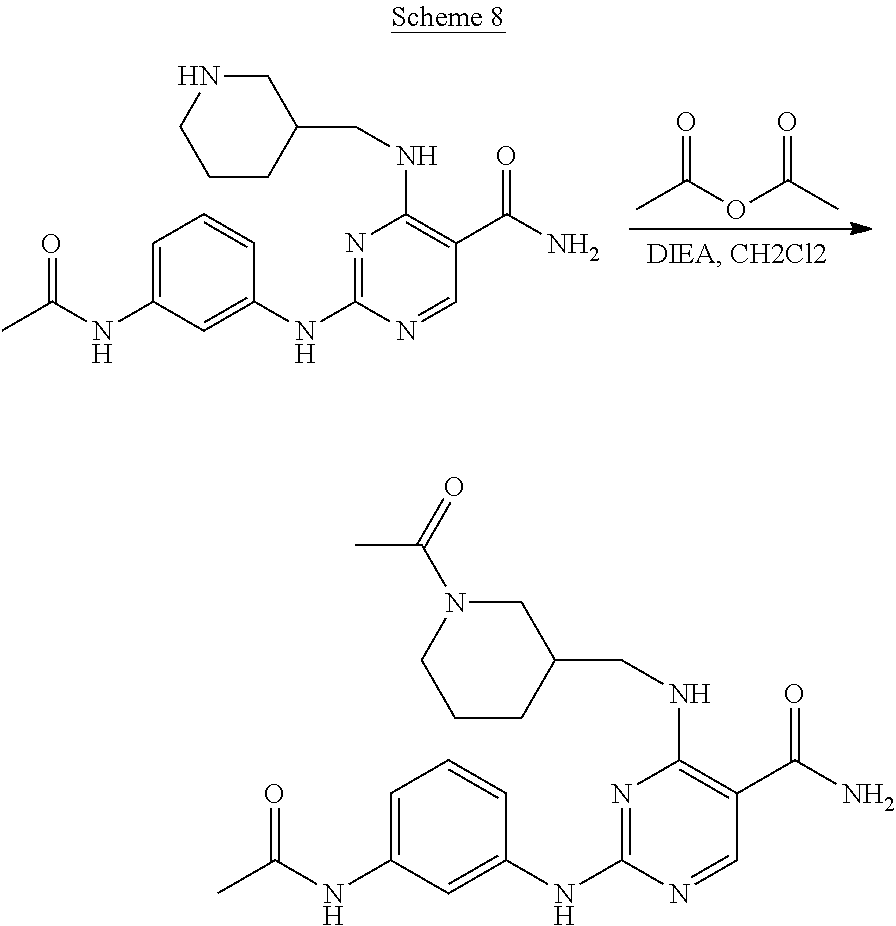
N1=C(NC2=CC(NC(C)=O)=CC=C2)N=CC(C(N)=O)=C1NCC1CNCCC1.CC(OC(C)=O)=O.N1=C(NC2=CC(NC(C)=O)=CC=C2)N=CC(C(N)=O)=C1NCC1CN(C(=O)C)CCC1
